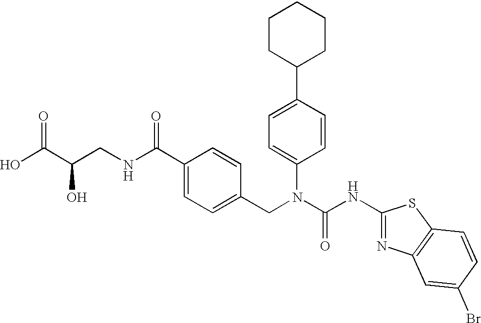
OC(C(CNC(C1=CC=C(CN(C(NC2=NC3=C(S2)C=CC(Br)=C3)=O)C2=CC=C(C3CCCCC3)C=C2)C=C1)=O)O)=O
